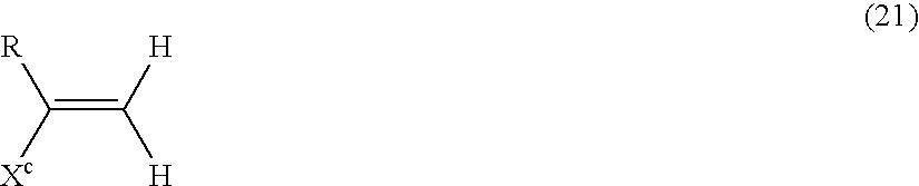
[R]C(=C([H])[H])[Xc]
